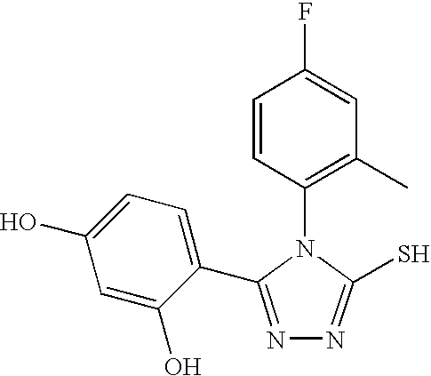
C1(N2C(S)=NN=C2C2=CC=C(O)C=C2O)=C(C)C=C(F)C=C1
